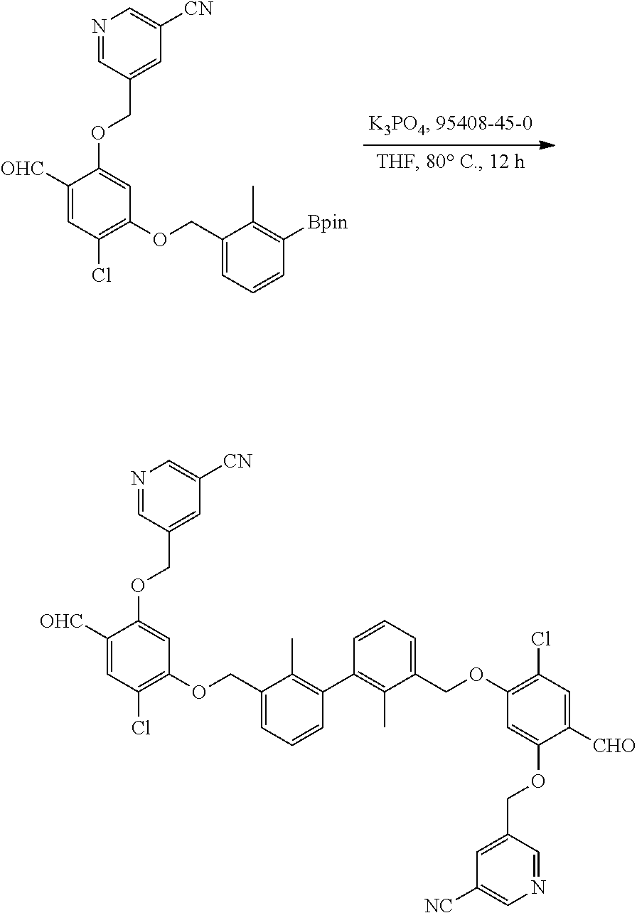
N1=CC(COC2=CC(OCC3=CC=CC([Bpin])=C3C)=C(Cl)C=C2[OHC])=CC([CN])=C1.N1=CC(COC2=CC(OCC3=CC=CC(C4=C(C)C(COC5=C(Cl)C=C([CHO])C(OCC6=CC([NC])=CN=C6)=C5)=CC=C4)=C3C)=C(Cl)C=C2[OHC])=CC([CN])=C1
